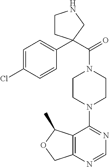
C1=C(Cl)C=CC(C2(C(=O)N3CCN(C4=NC=NC5=C4C(C)OC5)CC3)CCNC2)=C1
